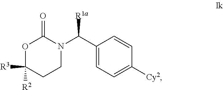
O1C([R2])([R3])CCN(C(C2=CC=C([Cy2])C=C2)[R1a])C1=O
